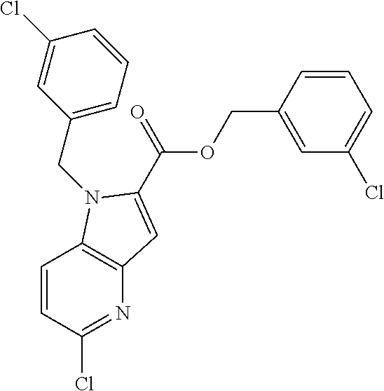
C1=CC(Cl)=NC2=C1N(CC1=CC=CC(Cl)=C1)C(C(OCC1=CC(Cl)=CC=C1)=O)=C2
